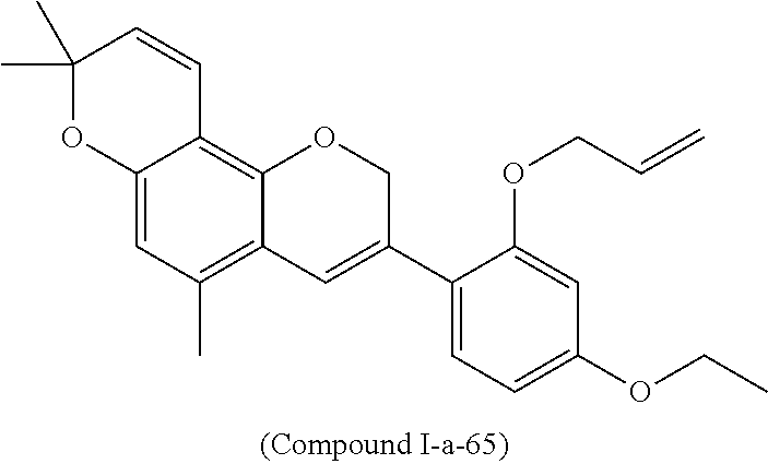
C12=CC(C)=C3C(=C1C=CC(C)(C)O2)OCC(C1=CC=C(OCC)C=C1OCC=C)=C3
